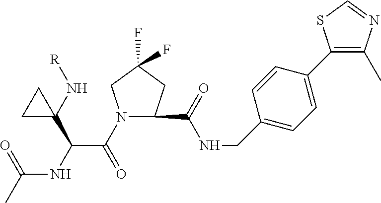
N1(C(C(NC(C)=O)C2(N[R])CC2)=O)CC(F)(F)CC1C(NCC1=CC=C(C2=C(C)N=CS2)C=C1)=O
